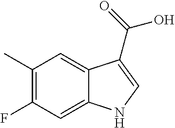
C1(C)=C(F)C=C2C(=C1)C(C(=O)O)=CN2
